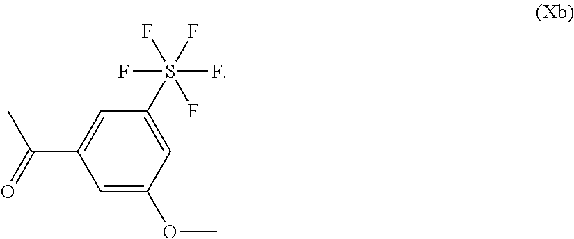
C1(OC)=CC(C(=O)C)=CC(S(F)(F)(F)(F)F)=C1
